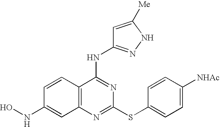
C1=CC2=C(C=C1NO)N=C(SC1=CC=C([NHAc])C=C1)N=C2NC1=NNC([Me])=C1
